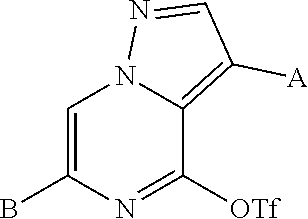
C1=C(B)N=C([OTf])C2=C([A])C=NN12
